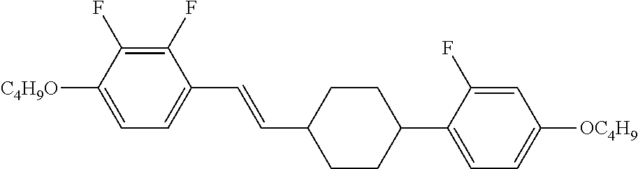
C1(F)=C(F)C([C4H9O])=CC=C1C=CC1CCC(C2=CC=C([OC4H9])C=C2F)CC1
